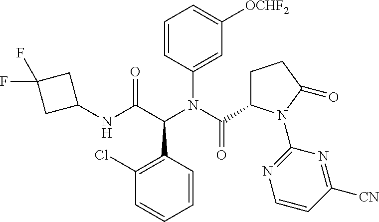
C1(NC(C(N(C(=O)C2CCC(=O)N2C2=NC=CC([CN])=N2)C2=CC([OCHF2])=CC=C2)C2=C(Cl)C=CC=C2)=O)CC(F)(F)C1
